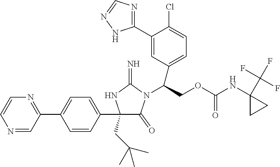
C1(C2=CC=C(C3=NC=CN=C3)C=C2)(CC(C)(C)C)C(=O)N(C(COC(NC2(C(F)(F)F)CC2)=O)C2=CC=C(Cl)C(C3=NC=NN3)=C2)C(=N)N1
